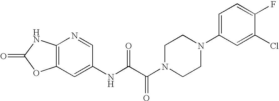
C12=C(C=C(NC(C(N3CCN(C4=CC=C(F)C(Cl)=C4)CC3)=O)=O)C=N1)OC(=O)N2
